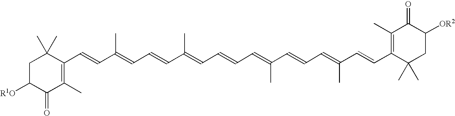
C1C([R1O])C(=O)C(C)=C(C=CC(=CC=CC(=CC=CC=C(C=CC=C(C=CC2=C(C)C(=O)C([OR2])CC2(C)C)C)C)C)C)C1(C)C
